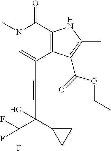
C(C1=CN(C)C(=O)C2=C1C(C(=O)OCC)=C(C)N2)#CC(C1CC1)(C(F)(F)F)O
